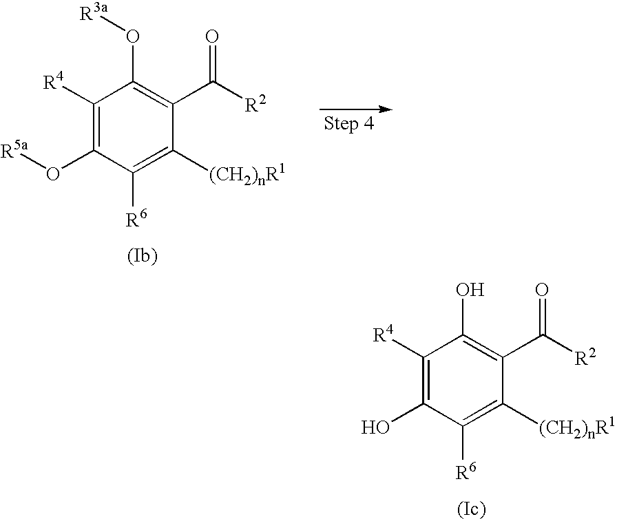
C1([R4])=C(O)C([R6])=C([(CH2)nR1])C(C([R2])=O)=C1O.C1([R4])=C(O[R5a])C([R6])=C([(CH2)nR1])C(C([R2])=O)=C1O[R3a]
